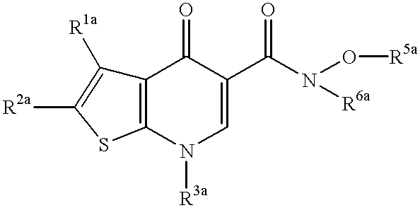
C12=C(N([R3a])C=C(C(N([R6a])O[R5a])=O)C1=O)SC([R2a])=C2[R1a]
